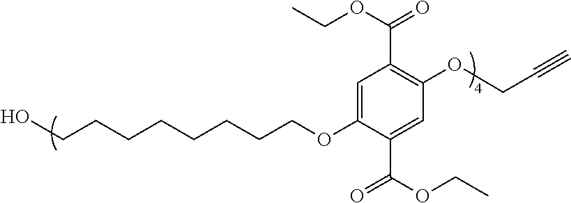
C1(OCC#C)=C(C(OCC)=O)C=C(OCCCCCCCCO)C(C(OCC)=O)=C1
